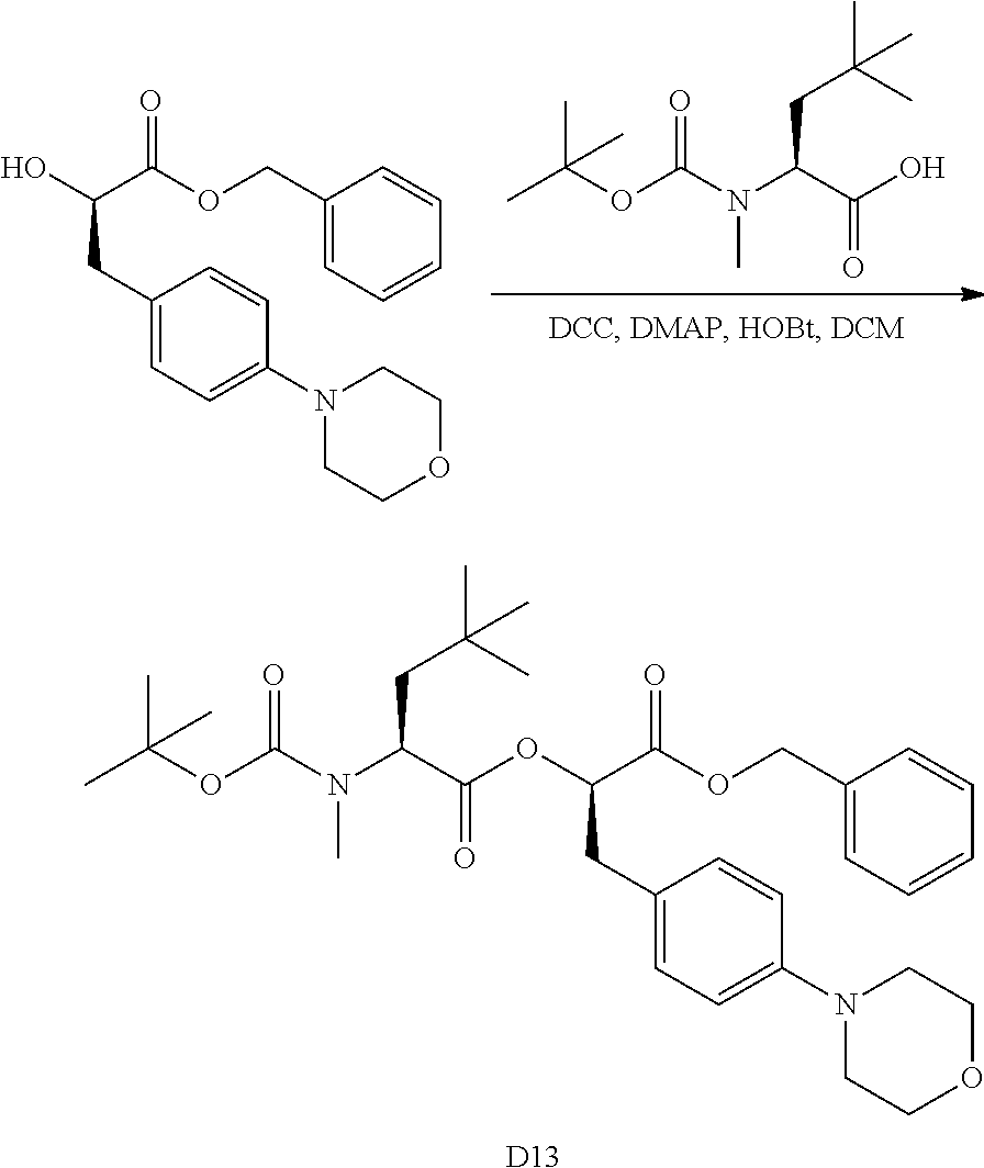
C1(COC(C(CC2=CC=C(N3CCOCC3)C=C2)OC(C(N(C)C(OC(C)(C)C)=O)CC(C)(C)C)=O)=O)=CC=CC=C1.[D13].OC(C(N(C)C(=O)OC(C)(C)C)CC(C)(C)C)=O.C1(COC(C(O)CC2=CC=C(N3CCOCC3)C=C2)=O)=CC=CC=C1
